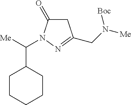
C1CCCCC1C(N1N=C(CN([Me])[Boc])CC1=O)[Me]
